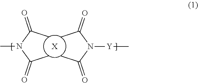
[X].CC(N(C(C)=O)[Y]C)=O.CC(N(C(C)=O)C)=O
